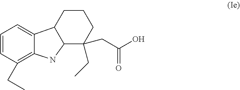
C1=CC(CC)=C2C(=C1)C1C(N2)C(CC(=O)O)(CC)CCC1
